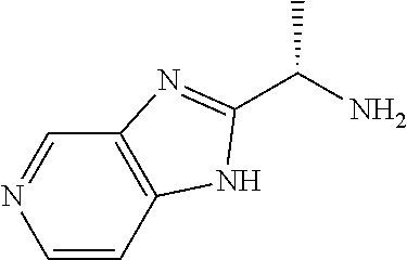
C1=NC=CC2=C1N=C(C(N)C)N2
